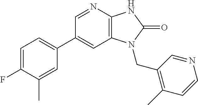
C1(C2=CC=C(F)C(C)=C2)=CC2=C(N=C1)NC(=O)N2CC1=C(C)C=CN=C1
